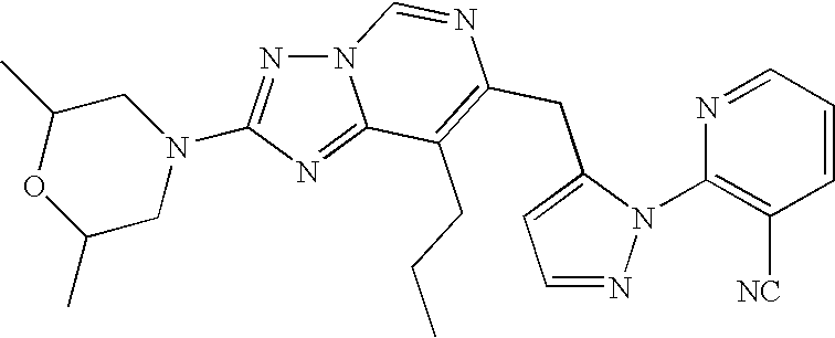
N12N=C(N3CC(C)OC(C)C3)N=C1C(CCC)=C(CC1=CC=NN1C1=C([NC])C=CC=N1)N=C2
